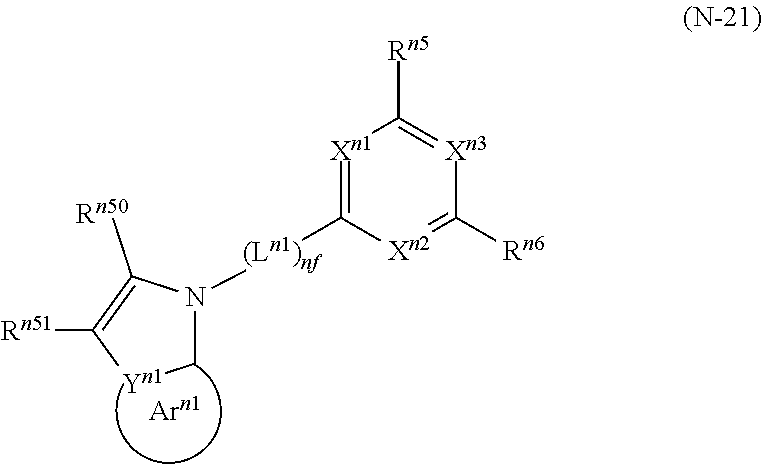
[Xn1]1=C([(Ln1)nf]N2C[Yn1]C([Rn51])=C2[Rn50])[Xn2]=C([Rn6])[Xn3]=C1[Rn5]
